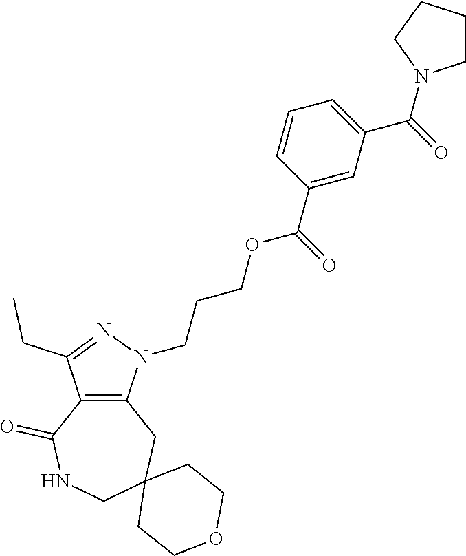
C12=C(N(CCCOC(C3=CC(C(=O)N4CCCC4)=CC=C3)=O)N=C1CC)CC1(CNC2=O)CCOCC1
